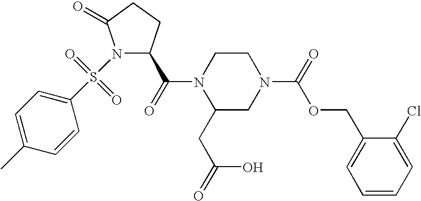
N1(S(C2=CC=C(C)C=C2)(=O)=O)C(C(=O)N2C(CC(O)=O)CN(C(OCC3=CC=CC=C3Cl)=O)CC2)CCC1=O
